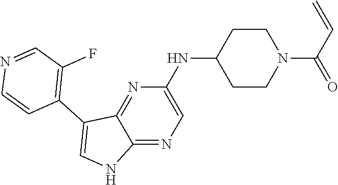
C1CN(C(=O)C=C)CCC1NC1=CN=C2C(=N1)C(C1=C(F)C=NC=C1)=CN2
